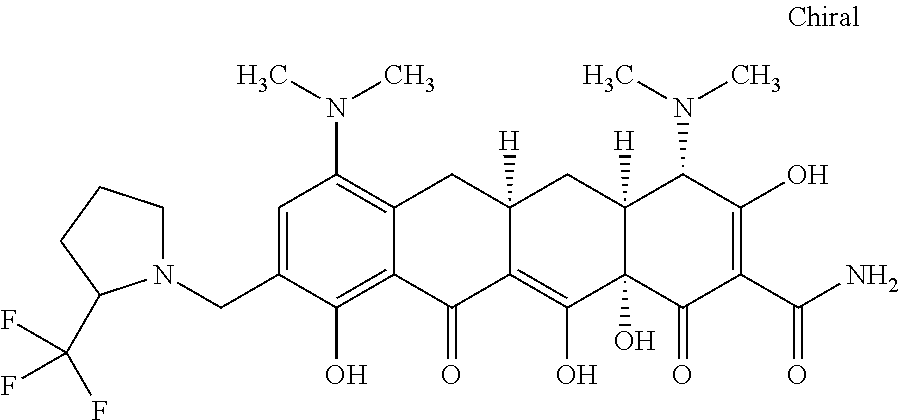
C1=C(CN2CCCC2C(F)(F)F)C(O)=C2C(=C1N(C)C)CC1([H])C(=C(O)C3(O)C([H])(C1)C(N(C)C)C(O)=C(C(N)=O)C3=O)C2=O
